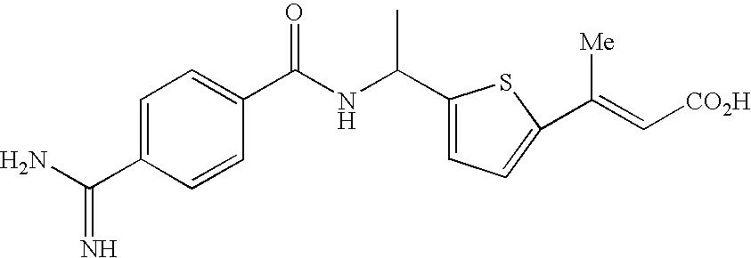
C1=C(C(N)=N)C=CC(C(NC(C)C2=CC=C(C(=C[CO2H])[Me])S2)=O)=C1
